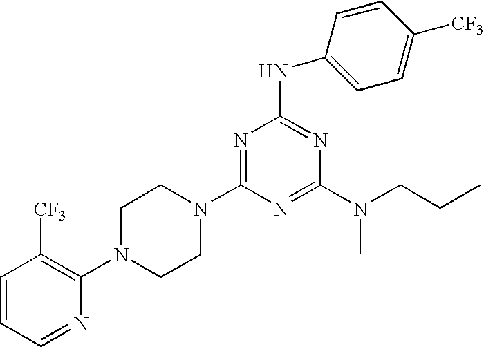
C1=CC=NC(N2CCN(C3=NC(NC4=CC=C([CF3])C=C4)=NC(N(CCC)C)=N3)CC2)=C1[CF3]
